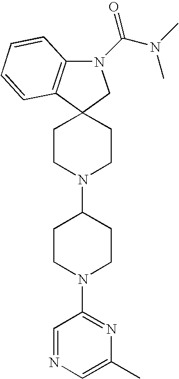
C12(CCN(C3CCN(C4=NC(C)=CN=C4)CC3)CC1)CN(C(N(C)C)=O)C1=C2C=CC=C1
